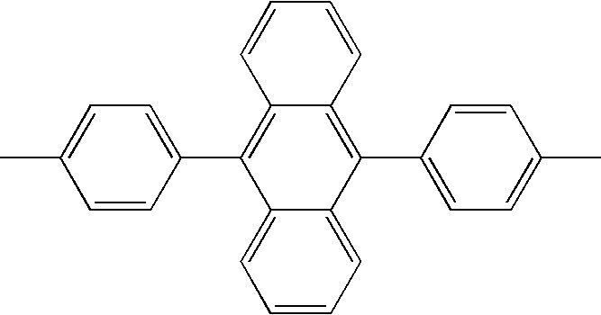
C12=C(C3=CC=C(C)C=C3)C3=CC=CC=C3C(C3=CC=C(C)C=C3)=C1C=CC=C2
